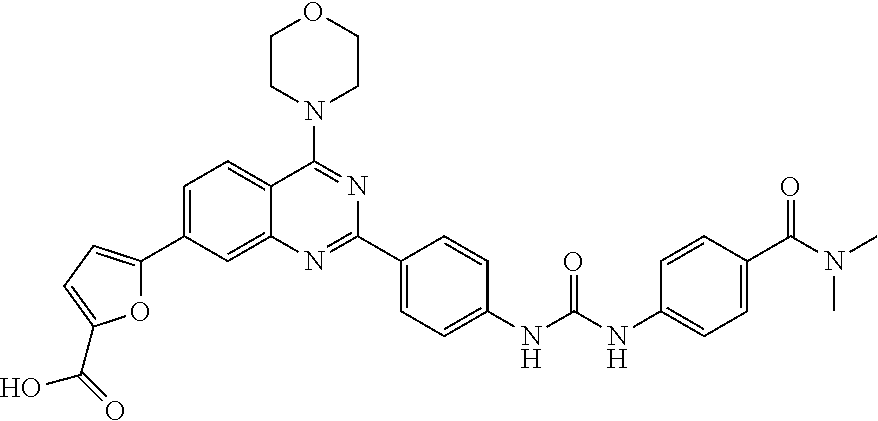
C1=C(C2=CC=C(C(=O)O)O2)C=C2C(=C1)C(N1CCOCC1)=NC(C1=CC=C(NC(NC3=CC=C(C(N(C)C)=O)C=C3)=O)C=C1)=N2
